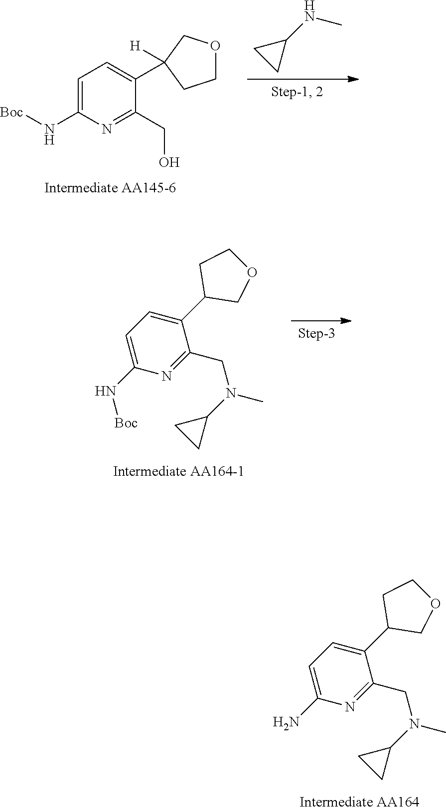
N(C1=CC=C(C2([H])COCC2)C(CO)=N1)[Boc].N(C)C1CC1.C1(C2COCC2)=CC=C(N[Boc])N=C1CN(C)C1CC1.C1(C2COCC2)=CC=C(N)N=C1CN(C)C1CC1
